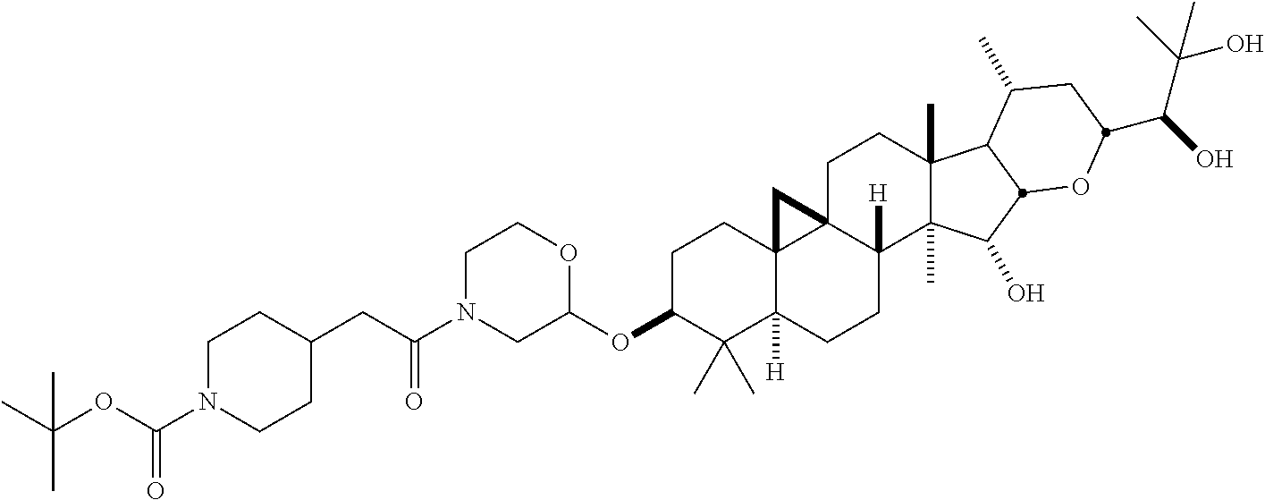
C(C(N1CC(OC2C(C)(C)C3([H])C4(CC2)C2(CCC5(C)C(C)(C(O)C6C5C(C)CC(C(O)C(C)(O)C)O6)C2([H])CC3)C4)OCC1)=O)C1CCN(C(OC(C)(C)C)=O)CC1
